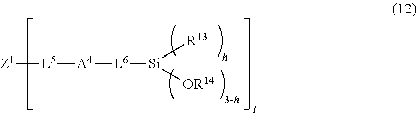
[L5]([A4][L6][Si]([R13])[OR14])[Z1]
